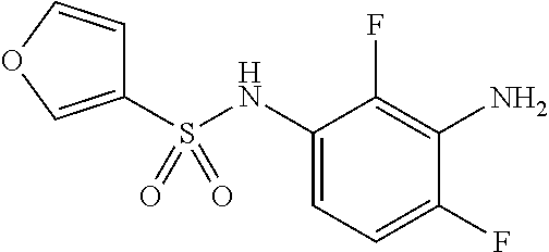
C1(NS(=O)(=O)C2=COC=C2)=CC=C(F)C(N)=C1F
